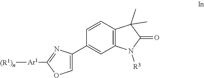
[(R1)n][Ar1]C1=NC(C2=CC3=C(C=C2)C(C)(C)C(=O)N3[R3])=CO1
